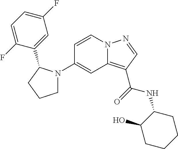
C1(N2CCCC2C2=CC(F)=CC=C2F)=CC2=C(C(=O)NC3C(O)CCCC3)C=NN2C=C1
